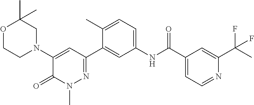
O1CCN(C2=CC(C3=CC(NC(C4=CC=NC(C(C)(F)F)=C4)=O)=CC=C3C)=NN(C)C2=O)CC1(C)C
